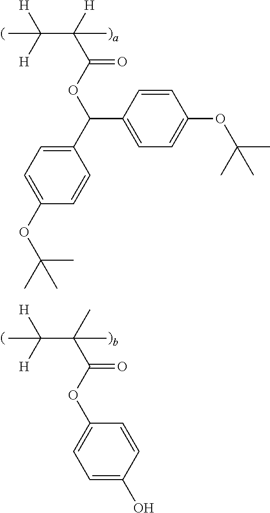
C(C([H])(C(OC(C1=CC=C(OC(C)(C)C)C=C1)C1=CC=C(OC(C)(C)C)C=C1)=O)C)([H])([H])C.C(C(C)(C(OC1=CC=C(O)C=C1)=O)C)([H])([H])C
